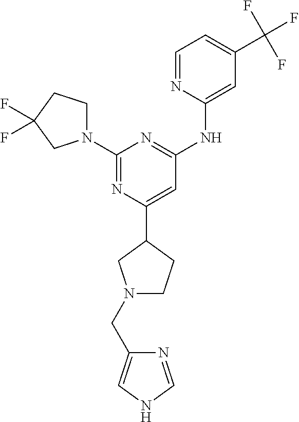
C1(C2CN(CC3=CNC=N3)CC2)=CC(NC2=CC(C(F)(F)F)=CC=N2)=NC(N2CCC(F)(F)C2)=N1
